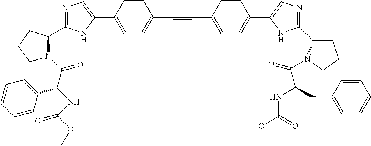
N1=C(C2N(C(C(NC(OC)=O)C3=CC=CC=C3)=O)CCC2)NC(C2=CC=C(C#CC3=CC=C(C4=CN=C(C5CCCN5C(=O)C(CC5=CC=CC=C5)NC(=O)OC)N4)C=C3)C=C2)=C1
